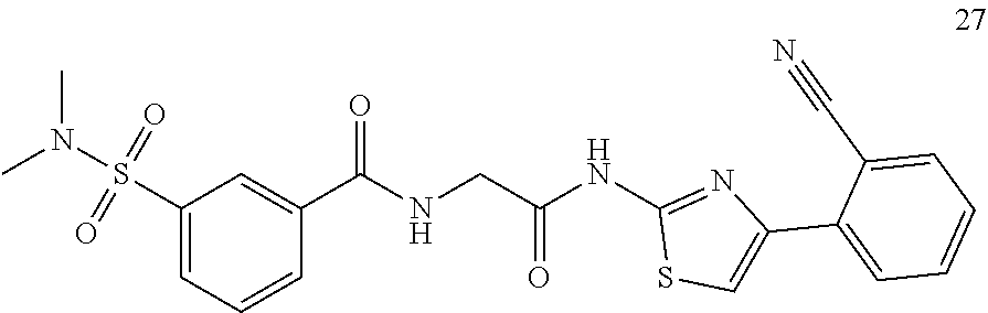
CN(S(=O)(=O)C1=CC=CC(C(=O)NCC(NC2=NC(C3=CC=CC=C3C#N)=CS2)=O)=C1)C
